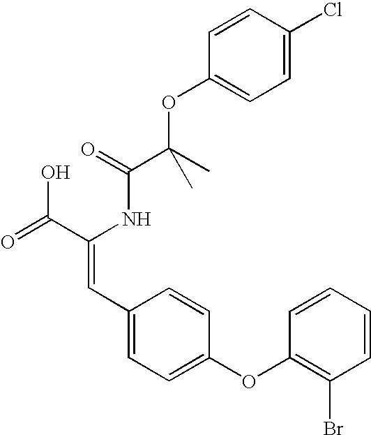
C(=O)(NC(C(=O)O)=CC1=CC=C(OC2=C(Br)C=CC=C2)C=C1)C(C)(OC1=CC=C(Cl)C=C1)C
